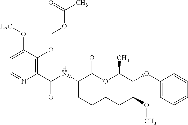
C1(C(NC2C(=O)OC(C)C(OC3=CC=CC=C3)C(OC)CCCC2)=O)=C(OCOC(C)=O)C(OC)=CC=N1
